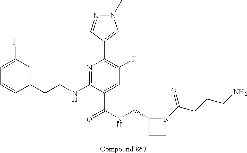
C1=CC(CCNC2=NC(C3=CN(C)N=C3)=C(F)C=C2C(NCC2CCN2C(CCCN)=O)=O)=CC(F)=C1
